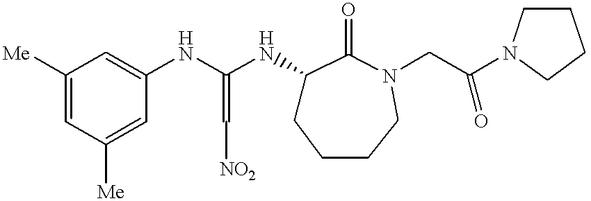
C1=C([Me])C=C(NC(NC2CCCCN(CC(N3CCCC3)=O)C2=O)=C[NO2])C=C1[Me]
